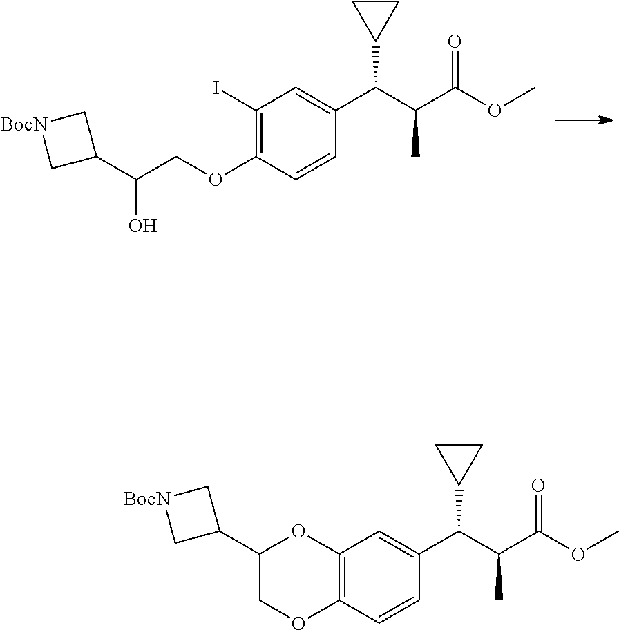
C1(I)=C(OCC(C2C[BocN]C2)O)C=CC(C(C(C(OC)=O)C)C2CC2)=C1.C12=C(C=CC(C(C(C(OC)=O)C)C3CC3)=C1)OCC(C1C[BocN]C1)O2
